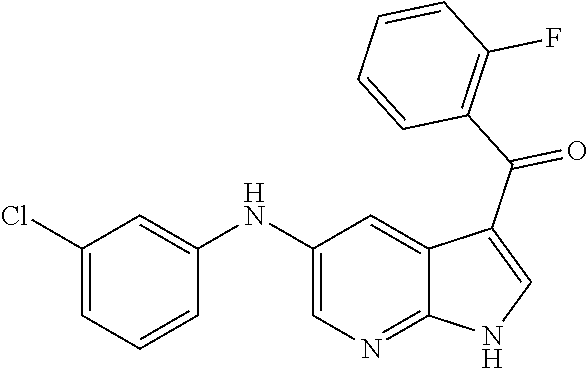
C1(NC2=CC(Cl)=CC=C2)=CN=C2C(=C1)C(C(C1=C(F)C=CC=C1)=O)=CN2
